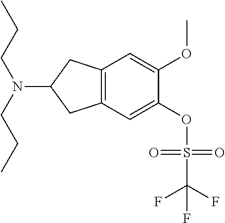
C12=C(C=C(OS(=O)(=O)C(F)(F)F)C(OC)=C1)CC(N(CCC)CCC)C2
